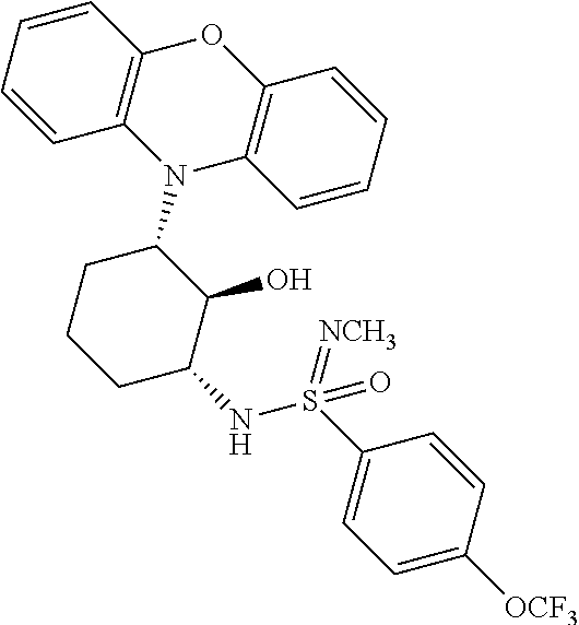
N1(C2CCCC(NS(C3=CC=C([OCF3])C=C3)(=[NCH3])=O)C2O)C2=C(OC3=C1C=CC=C3)C=CC=C2
